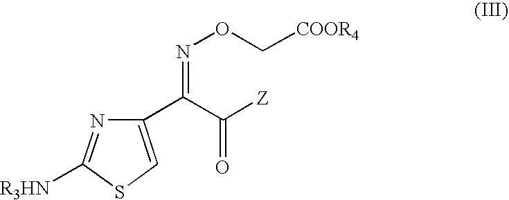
C1(C(C([Z])=O)=NOC[COOR4])=CSC([R3HN])=N1
